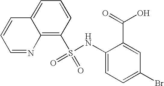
C12=C(S(NC3=CC=C(Br)C=C3C(O)=O)(=O)=O)C=CC=C1C=CC=N2
